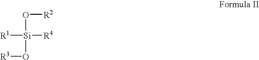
O([R2])[Si]([R1])([R4])O[R3]
